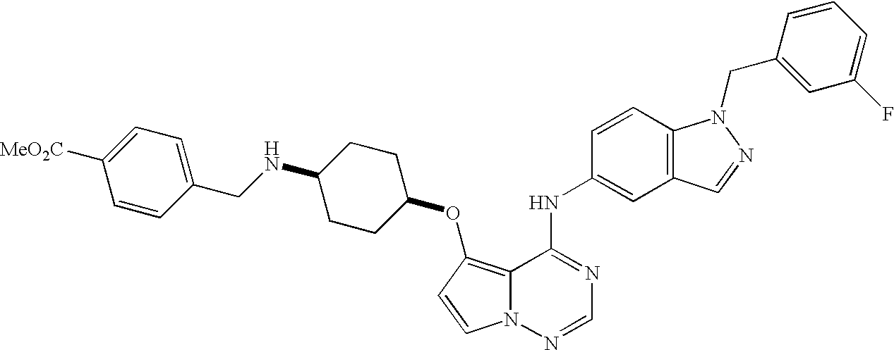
C12=C(OC3CCC(NCC4=CC=C([MeO2C])C=C4)CC3)C=CN1N=CN=C2NC1=CC2=C(C=C1)N(CC1=CC(F)=CC=C1)N=C2
